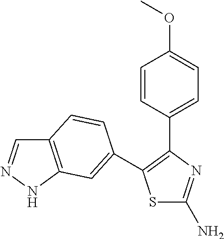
S1C(N)=NC(C2=CC=C(OC)C=C2)=C1C1=CC2=C(C=NN2)C=C1
